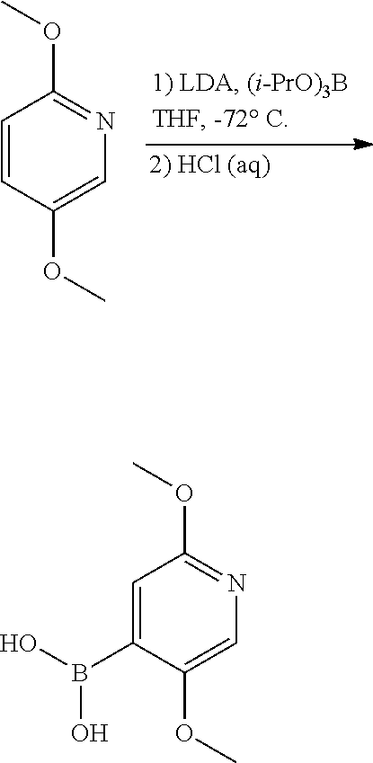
C1=CC(OC)=CN=C1OC.C1=C(B(O)O)C(OC)=CN=C1OC
